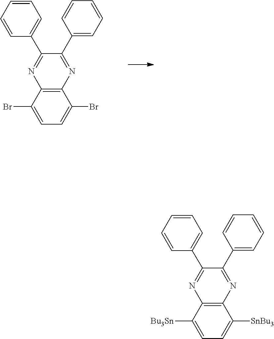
C1=CC=CC(C2=NC3=C(C(Br)=CC=C3Br)N=C2C2=CC=CC=C2)=C1.C1=CC=CC(C2=NC3=C(C([SnBu3])=CC=C3[Bu3Sn])N=C2C2=CC=CC=C2)=C1
